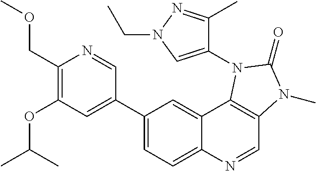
C1(COC)=C(OC(C)C)C=C(C2=CC=C3C(=C2)C2=C(C=N3)N(C)C(=O)N2C2=CN(CC)N=C2C)C=N1
